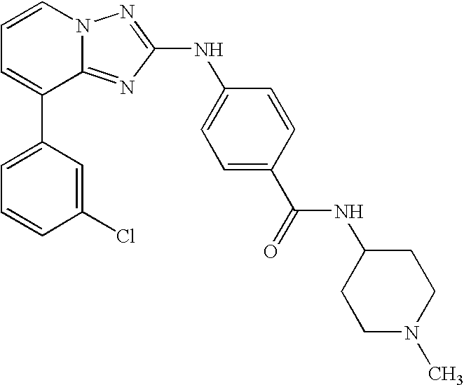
C1=C(C2=CC=CN3C2=NC(NC2=CC=C(C(=O)NC4CCN(C)CC4)C=C2)=N3)C=C(Cl)C=C1
